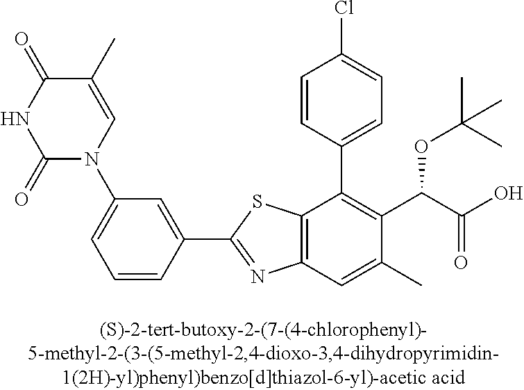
C1=C(C2=NC3=C(C(C4=CC=C(Cl)C=C4)=C(C(C(O)=O)OC(C)(C)C)C(C)=C3)S2)C=CC=C1N1C=C(C)C(=O)NC1=O
